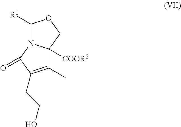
C1(C)=C(CCO)C(=O)N2C1([COOR2])COC2[R1]
